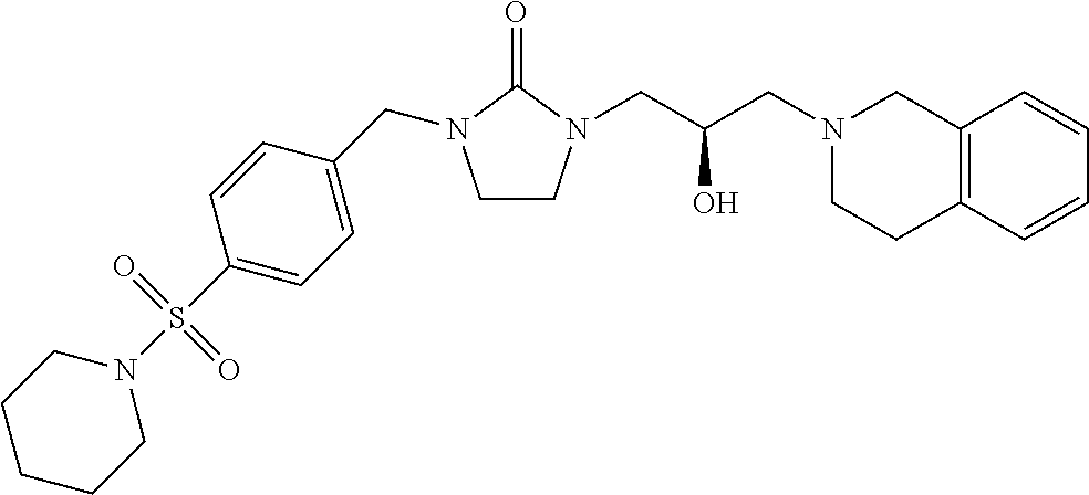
C1CN(CC(CN2CCC3=C(C2)C=CC=C3)O)C(=O)N1CC1=CC=C(S(=O)(=O)N2CCCCC2)C=C1
